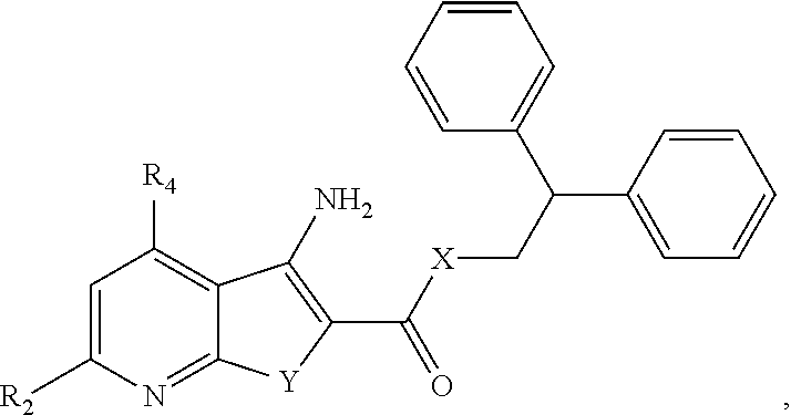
C1=C([R2])N=C2C(=C1[R4])C(N)=C(C([X]CC(C1=CC=CC=C1)C1=CC=CC=C1)=O)[Y]2
